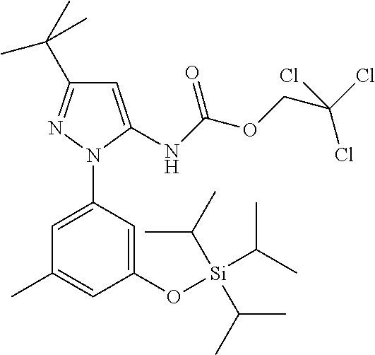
C1(O[Si](C(C)C)(C(C)C)C(C)C)=CC(N2C(NC(OCC(Cl)(Cl)Cl)=O)=CC(C(C)(C)C)=N2)=CC(C)=C1
